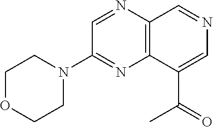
C12=C(C(C(=O)C)=CN=C1)N=C(N1CCOCC1)C=N2
